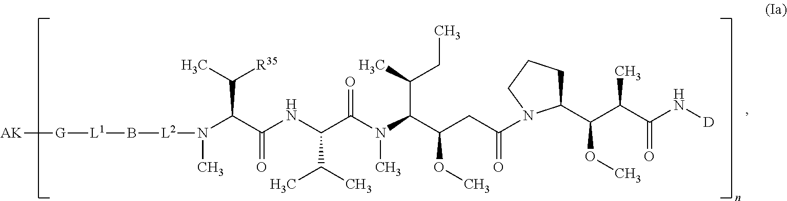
C1(C(C(C(N[D])=O)C)OC)CCCN1C(CC(C(N(C(C(NC(C(N([L2]B[L1][G][AK])C)C([R35])C)=O)C(C)C)=O)C)C(C)CC)OC)=O
